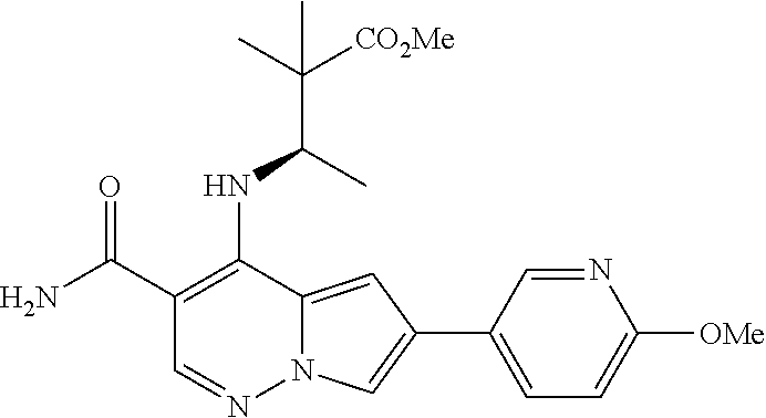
C1(C(N)=O)=C(NC(C(C)([CO2Me])C)C)C2=CC(C3=CC=C([OMe])N=C3)=CN2N=C1
